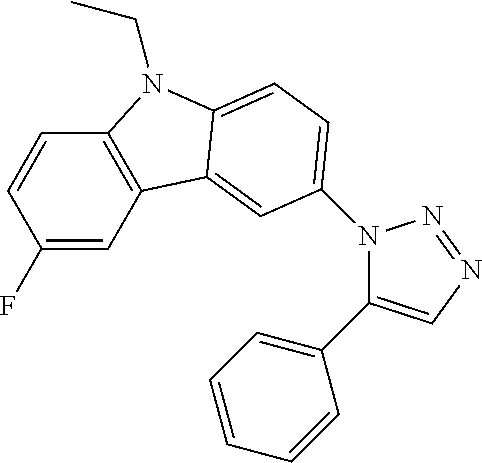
C1(F)=CC2=C(C=C1)N(CC)C1=CC=C(N3C(C4=CC=CC=C4)=CN=N3)C=C21
